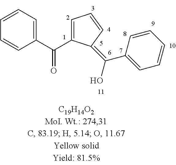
C1=C(C(C2=CC=CC=C2)=O)C(=C(O)C2=CC=CC=C2)C=C1
